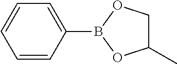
C1=CC(B2OCC(C)O2)=CC=C1
